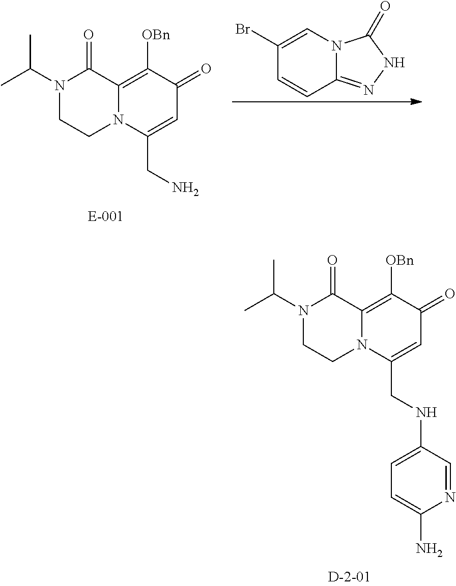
C1(Br)=CN2C(=NNC2=O)C=C1.N1(C(C)C)CCN2C(=C([OBn])C(=O)C=C2CN)C1=O.N1(C(C)C)CCN2C(=C([OBn])C(=O)C=C2CNC2=CC=C(N)N=C2)C1=O
